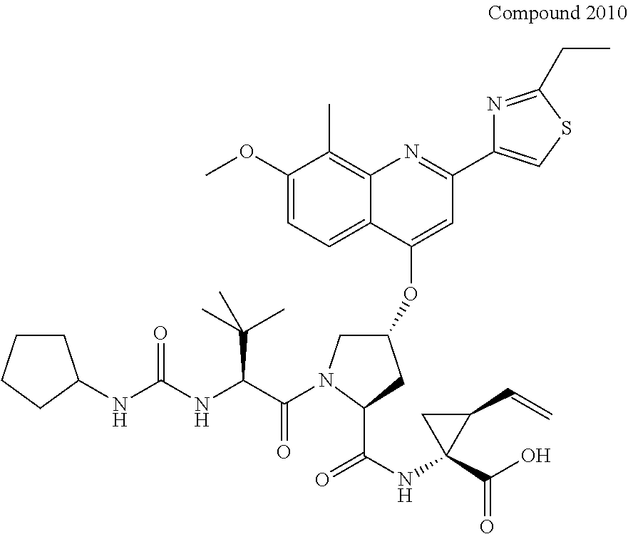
C1CCCC1NC(NC(C(=O)N1CC(OC2=CC(C3=CSC(CC)=N3)=NC3=C(C)C(OC)=CC=C23)CC1C(NC1(C(O)=O)C(C=C)C1)=O)C(C)(C)C)=O
